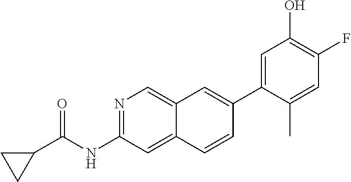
N1=C(NC(=O)C2CC2)C=C2C(=C1)C=C(C1=CC(O)=C(F)C=C1C)C=C2
